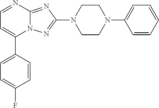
N12C(=NC(N3CCN(C4=CC=CC=C4)CC3)=N1)N=CC=C2C1=CC=C(F)C=C1
